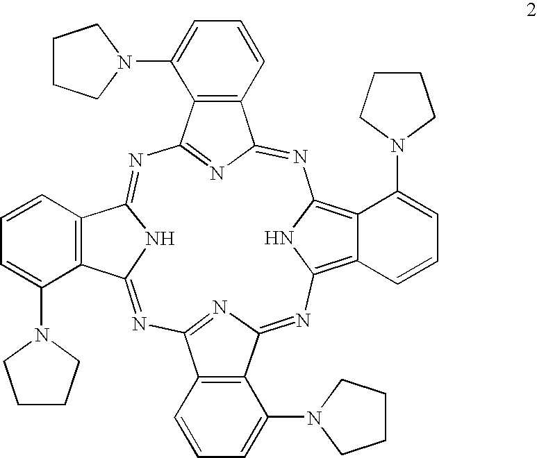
N1=C2N=C(N=C3NC(=NC4=NC(=NC5=C6C(=C1N5)C(N1CCCC1)=CC=C6)C1=C4C=CC=C1N1CCCC1)C1=C3C=CC=C1N1CCCC1)C1=C2C=CC=C1N1CCCC1
